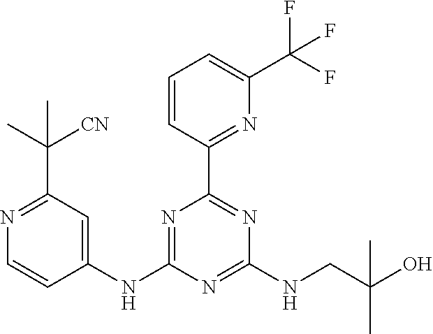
C1=CC(C2=NC(NCC(O)(C)C)=NC(NC3=CC(C(C)([CN])C)=NC=C3)=N2)=NC(C(F)(F)F)=C1
